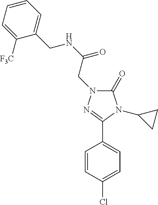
C1(=O)N(CC(NCC2=CC=CC=C2[F3C])=O)N=C(C2=CC=C(Cl)C=C2)N1C1CC1
